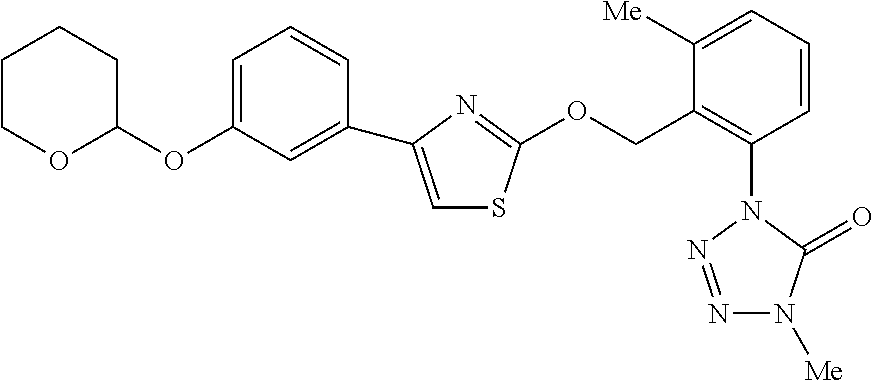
N1=NN(C2=C(COC3=NC(C4=CC(OC5CCCCO5)=CC=C4)=CS3)C([Me])=CC=C2)C(=O)N1[Me]
